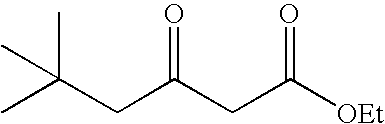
C(C(=O)CC(C)(C)C)C([OEt])=O
